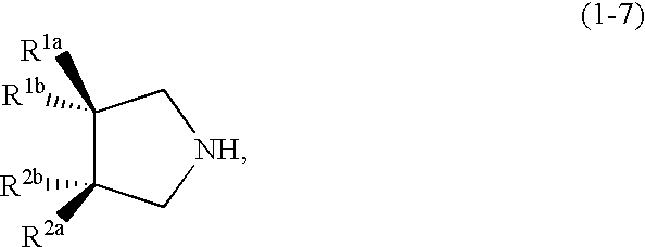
C1([R1b])([R1a])C([R2b])([R2a])C[NH]C1
